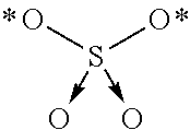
OS(O)(->O)->O
